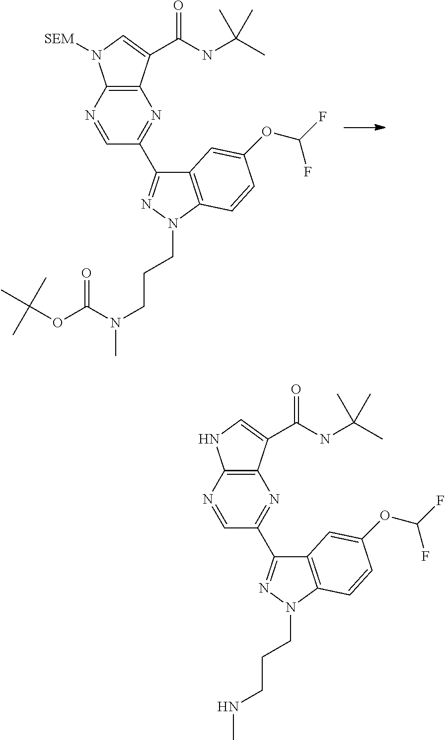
C1=NC2=C(N=C1C1=NN(CCCN(C(OC(C)(C)C)=O)C)C3=C1C=C(OC(F)F)C=C3)C(C(NC(C)(C)C)=O)=CN2[SEM].C1=NC2=C(N=C1C1=NN(CCCNC)C3=C1C=C(OC(F)F)C=C3)C(C(NC(C)(C)C)=O)=CN2
